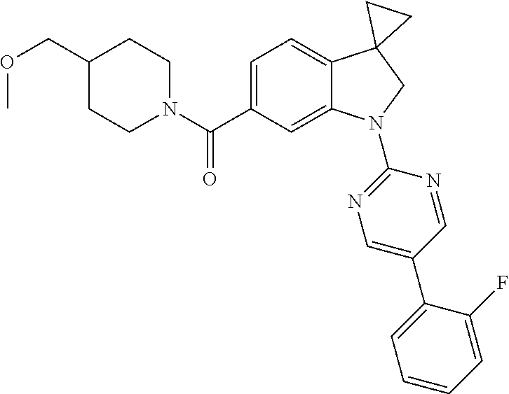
N1(C(C2=CC=C3C(=C2)N(C2=NC=C(C4=CC=CC=C4F)C=N2)CC32CC2)=O)CCC(COC)CC1
